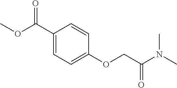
C1(C(OC)=O)=CC=C(OCC(N(C)C)=O)C=C1
